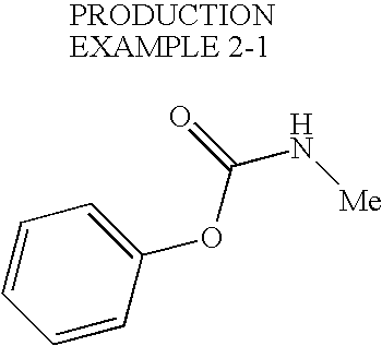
C1=CC=C(OC(N[Me])=O)C=C1
